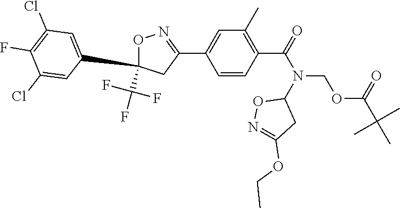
C1=CC(C(=O)N(COC(C(C)(C)C)=O)C2ON=C(OCC)C2)=C(C)C=C1C1=NOC(C(F)(F)F)(C2=CC(Cl)=C(F)C(Cl)=C2)C1
